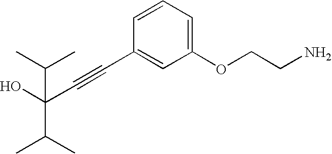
C1(OCCN)=CC=CC(C#CC(O)(C(C)C)C(C)C)=C1
